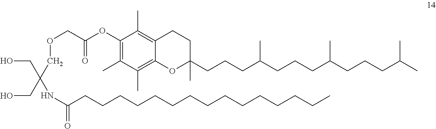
C1(C)=C(OC(COCC(NC(=O)CCCCCCCCCCCCCCC)(CO)CO)=O)C(C)=C2C(=C1C)OC(CCCC(CCCC(CCCC(C)C)C)C)(C)CC2
